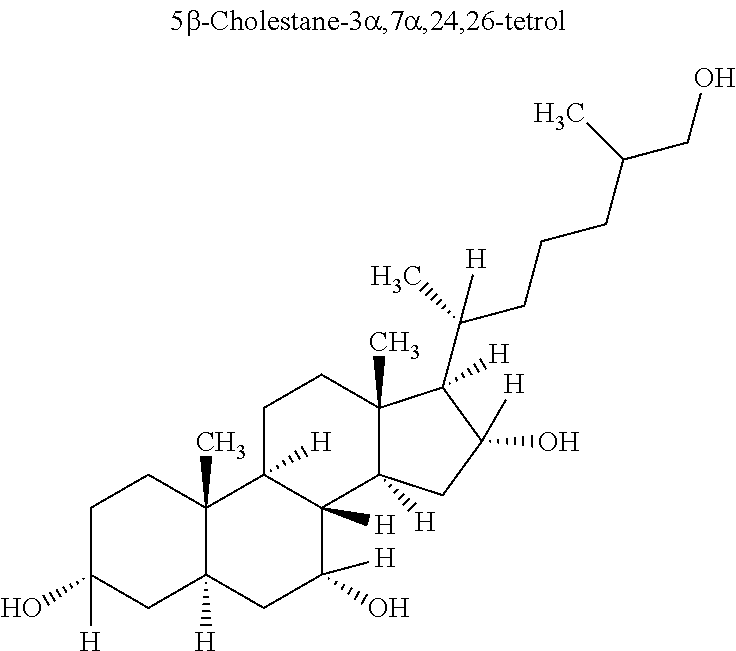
C1C(O)([H])CC2([H])C(C)(C1)C1([H])C([H])(C(O)([H])C2)C2([H])C(C)(CC1)C(C(C)(CCCC(CO)C)[H])([H])C(O)([H])C2
